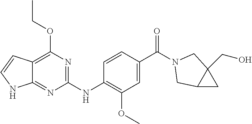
C12=NC(NC3=C(OC)C=C(C(=O)N4CC5(CO)C(C5)C4)C=C3)=NC(OCC)=C1C=CN2
